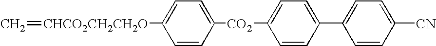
C1=CC(C2=CC=C([CN])C=C2)=CC=C1[CO2]C1=CC=C([CHCO2CH2CH2O]=C)C=C1
